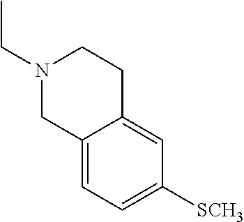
N1(CC)CC2=CC=C([SCH3])C=C2CC1
